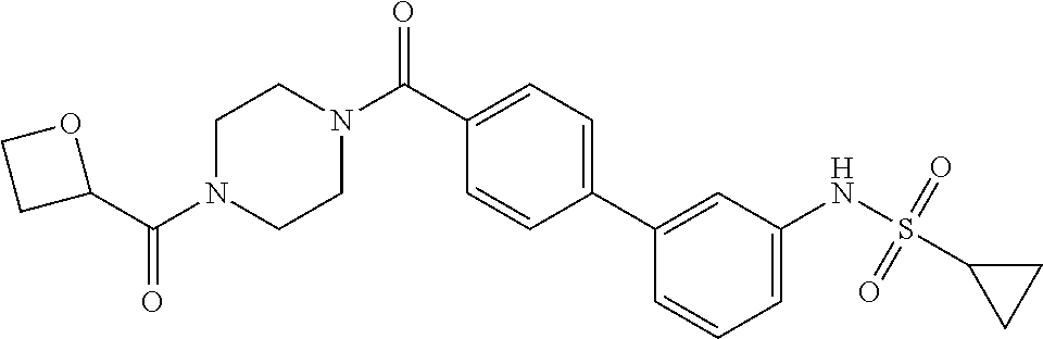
C1(C(N2CCN(C(=O)C3=CC=C(C4=CC(NS(C5CC5)(=O)=O)=CC=C4)C=C3)CC2)=O)OCC1
